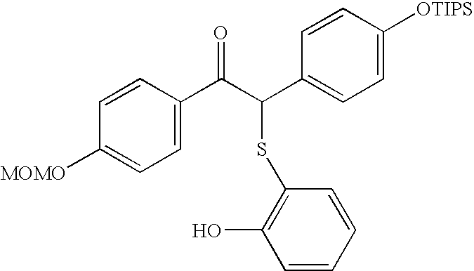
C1=CC([MOMO])=CC=C1C(C(C1=CC=C([OTIPS])C=C1)SC1=C(O)C=CC=C1)=O
